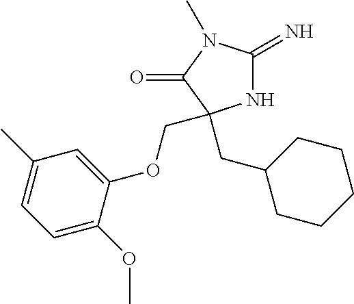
N1C(=N)N(C)C(=O)C1(CC1CCCCC1)COC1=CC(C)=CC=C1OC
